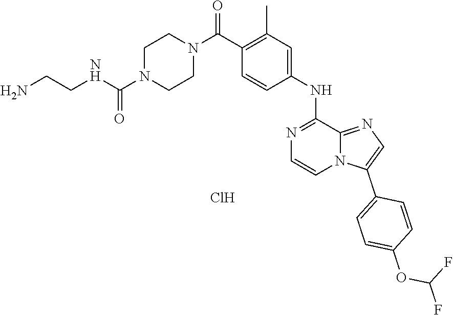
Cl.O=C(N1CCN(C(NCCN)=O)CC1)C1=C(C)C=C(NC2=NC=CN3C2=NC=C3C2=CC=C(OC(F)F)C=C2)C=C1
